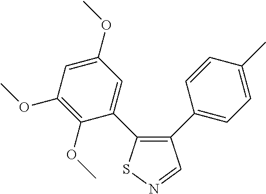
C1(OC)=C(OC)C(C2=C(C3=CC=C(C)C=C3)C=NS2)=CC(OC)=C1
